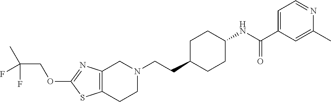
C12=C(CCN(CCC3CCC(NC(C4=CC=NC(C)=C4)=O)CC3)C1)SC(OCC(C)(F)F)=N2
